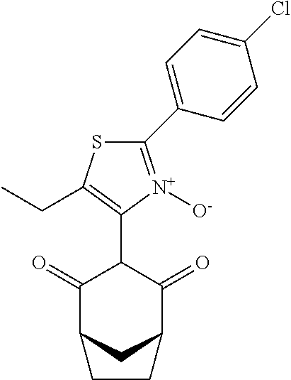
C1(=O)C2CC(C(=O)C1C1=C(CC)SC(C3=CC=C(Cl)C=C3)=[N+]1[O-])CC2
